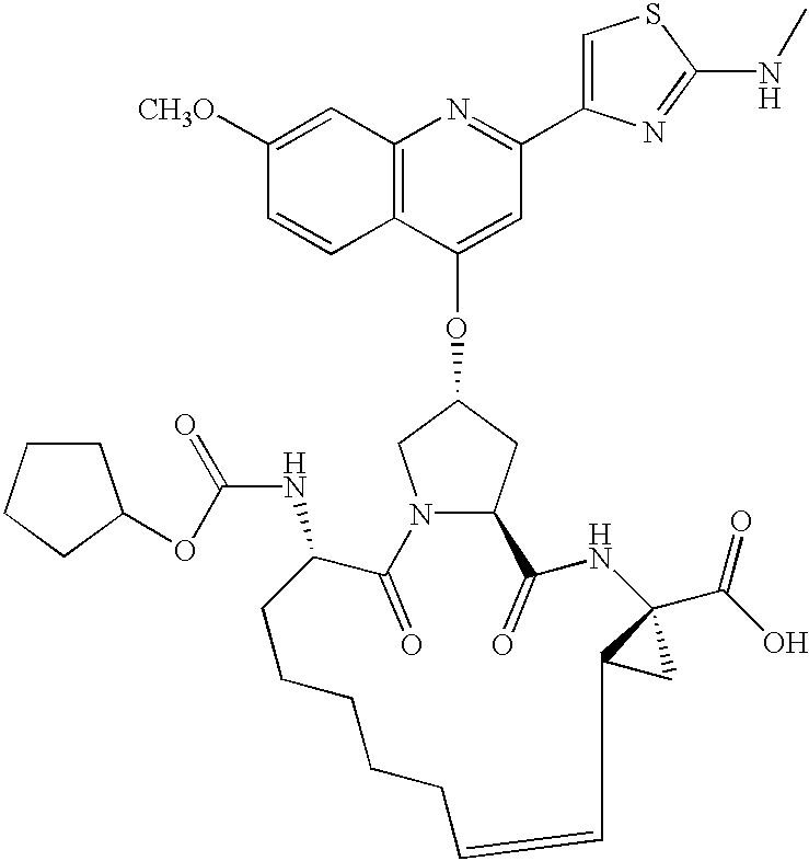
C12=C(C(OC3CN4C(C3)C(=O)NC3(C(O)=O)C(C3)C=CCCCCCC(NC(OC3CCCC3)=O)C4=O)=CC(C3=CSC(NC)=N3)=N1)C=CC([CH3O])=C2
